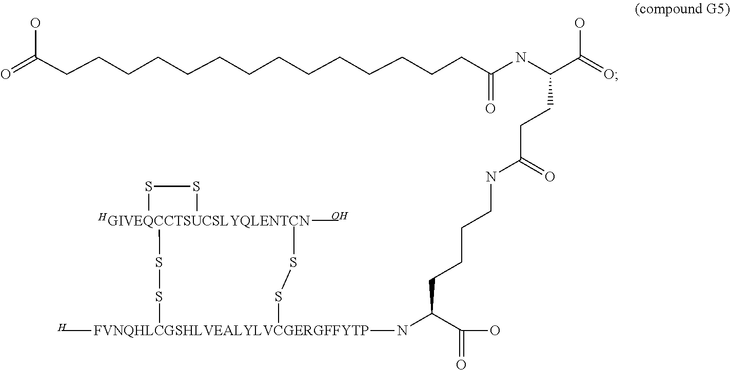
O=C(CCCCCCCCCCCCCCC(NC(C(=O)O)CCC(NCCCCC(N[FVNQHLCGSHLVEALYLVCGERGFFYTP]1([H])SS[HGIVEQCCTSUCSLYQLENTCN]2(O)(SS2)SS1)C(O)=O)=O)=O)O
